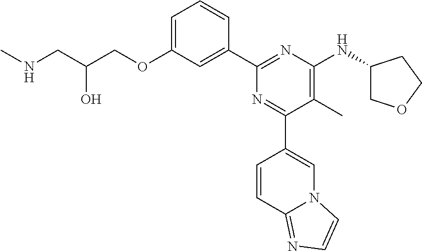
C1=C(OCC(CNC)O)C=C(C2=NC(NC3COCC3)=C(C)C(C3=CN4C(=NC=C4)C=C3)=N2)C=C1
